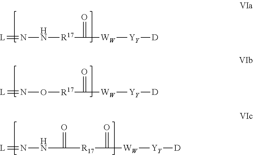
[L]=NN[R17]C(=O)[WW][YY][D].[L]=NO[R17]C(=O)[WW][YY][D].[L]=NNC(=O)[R17]C(=O)[WW][YY][D]
